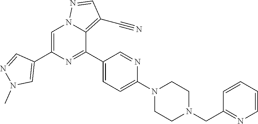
C1=C(C2=CN(C)N=C2)N=C(C2=CC=C(N3CCN(CC4=NC=CC=C4)CC3)N=C2)C2=C(C#N)C=NN12
